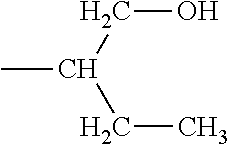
C(C)C(CO)C
